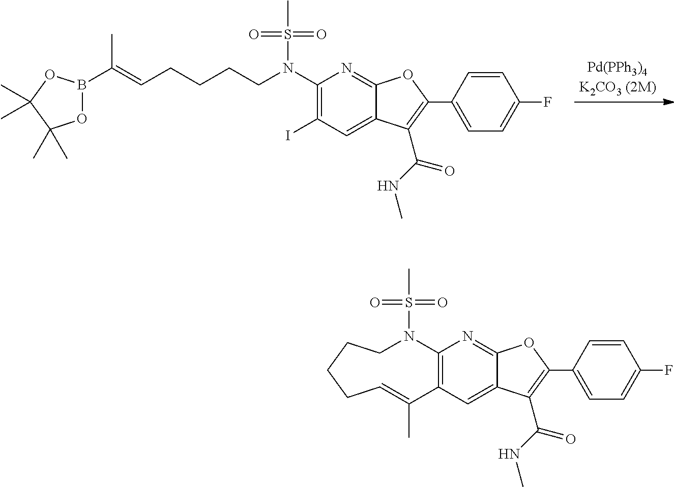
C1(I)=C(N(S(=O)(=O)C)CCCCC=C(C)B2OC(C)(C)C(C)(C)O2)N=C2C(=C1)C(C(NC)=O)=C(C1=CC=C(F)C=C1)O2.C12=C(N=C3C(=C1)C(C(NC)=O)=C(C1=CC=C(F)C=C1)O3)N(S(=O)(=O)C)CCCCC=C2C
